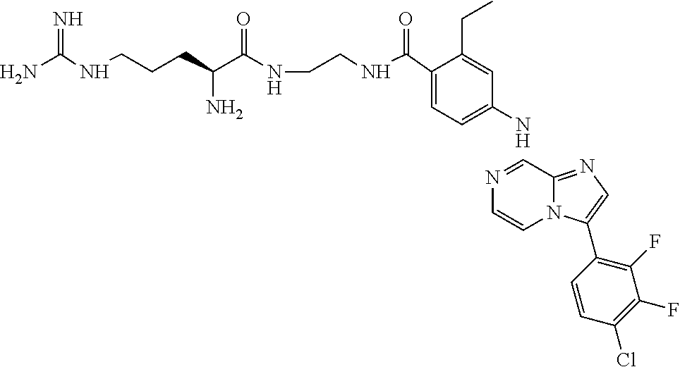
C1=NC=CN2C1=NC=C2C1=C(F)C(F)=C(Cl)C=C1.C1(C(NCCNC(C(CCCNC(N)=N)N)=O)=O)=CC=C(N)C=C1CC
